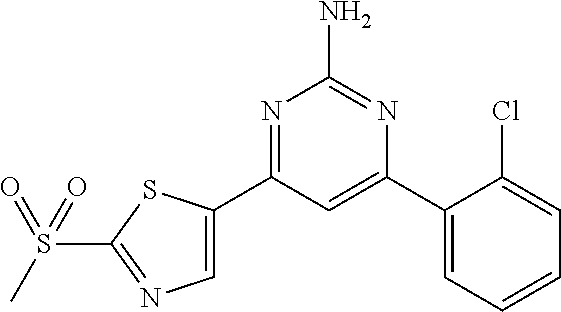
C1=C(C2=NC(N)=NC(C3=CC=CC=C3Cl)=C2)SC(S(C)(=O)=O)=N1
